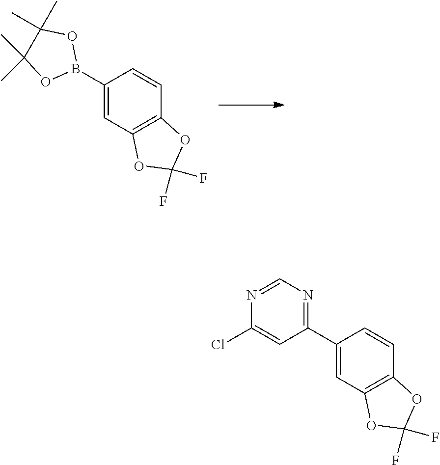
C1(B2OC(C)(C)C(C)(C)O2)=CC2=C(C=C1)OC(F)(F)O2.C1(C2=NC=NC(Cl)=C2)=CC2=C(C=C1)OC(F)(F)O2
